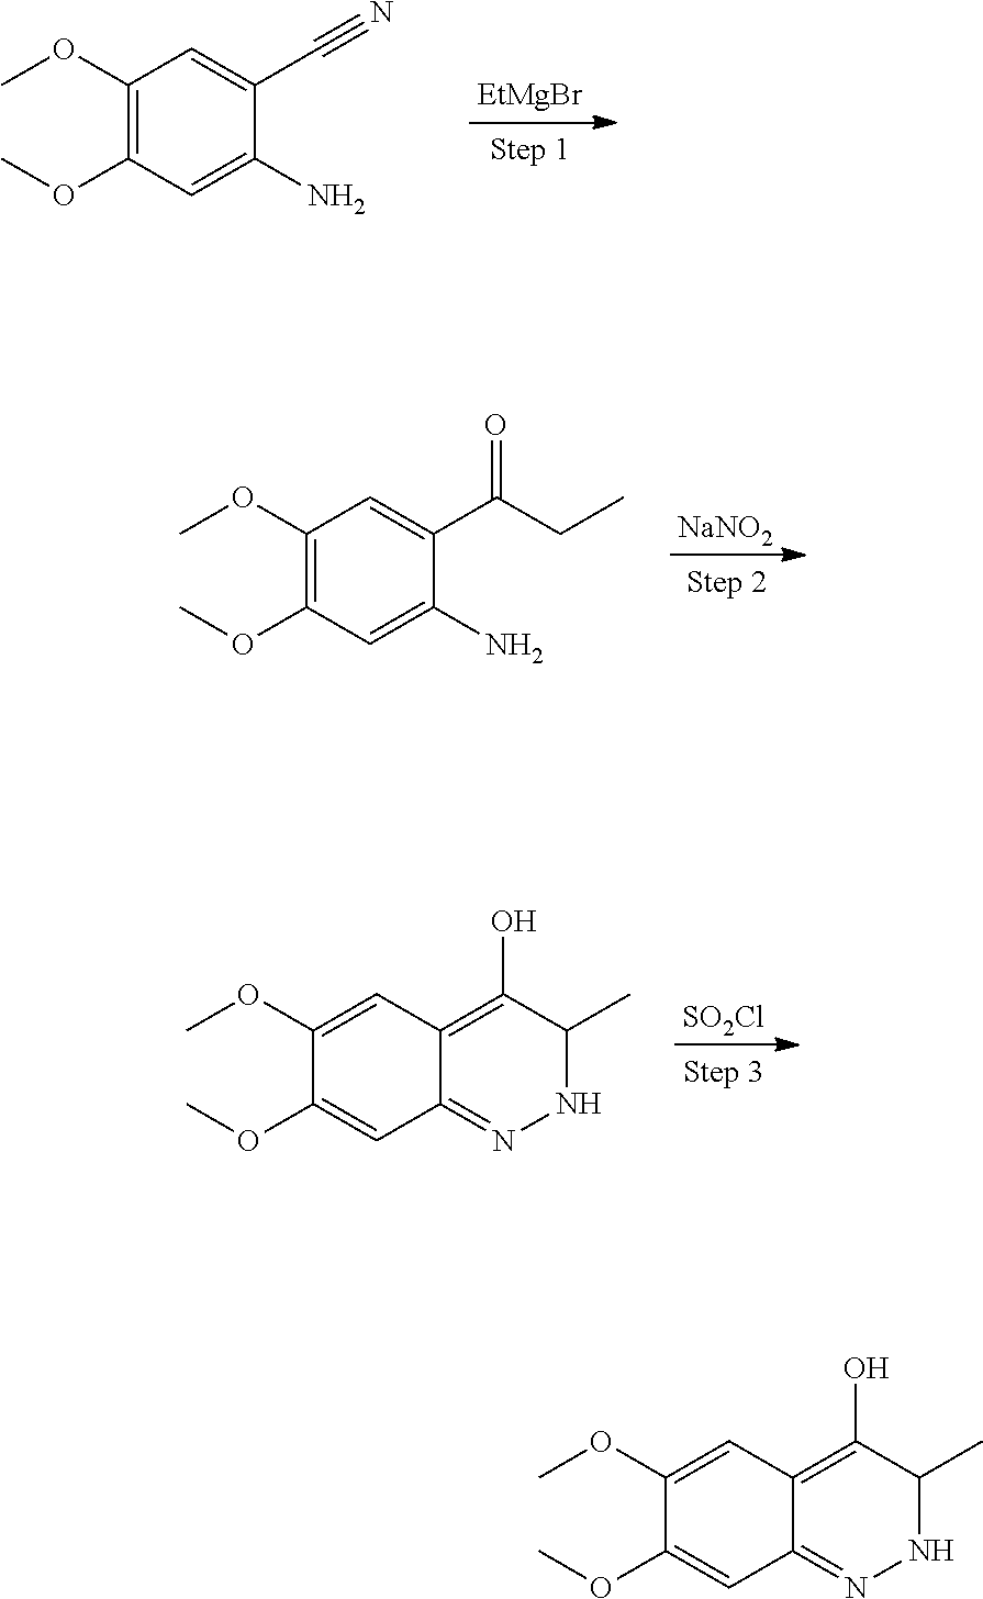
[EtMgBr].COC1=C(OC)C=C(N)C(C#N)=C1.[NaNO2].COC1=C(OC)C=C(N)C(C(CC)=O)=C1.[SO2Cl].COC1=CC2=C(O)C(C)NN=C2C=C1OC.COC1=CC2=C(O)C(C)NN=C2C=C1OC
